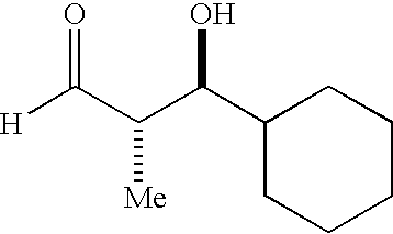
[H]C(C(C(C1CCCCC1)O)[Me])=O
